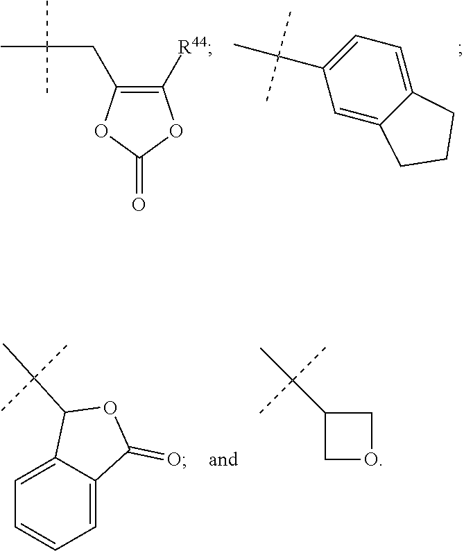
C1([R44])=C(CC(C)(C)C)OC(=O)O1.C1=C(C(C)(C)C)C=C2C(=C1)CCC2.C12=CC=CC=C1C(=O)OC2C(C)(C)C.C1C(C(C)(C)C)CO1
